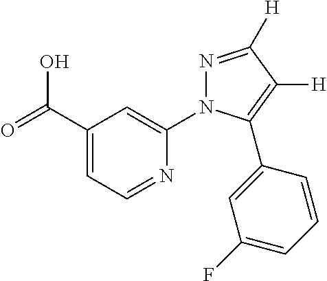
OC(C1=CC=NC(N2N=C([H])C([H])=C2C2=CC(F)=CC=C2)=C1)=O
